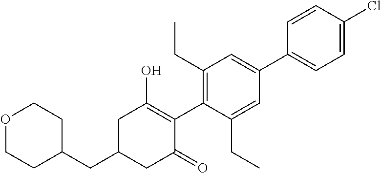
C1(CC2CC(=O)C(C3=C(CC)C=C(C4=CC=C(Cl)C=C4)C=C3CC)=C(O)C2)CCOCC1
